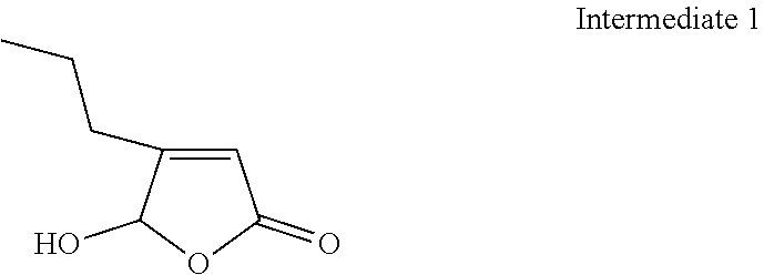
C1=C(CCC)C(O)OC1=O
